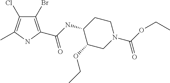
C1CC(NC(=O)C2=C(Br)C(Cl)=C(C)N2)C(OCC)CN1C(OCC)=O
